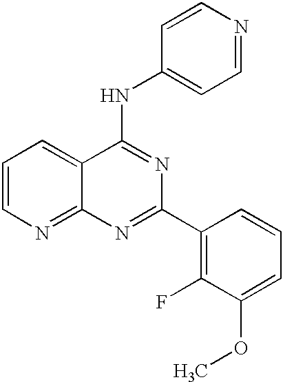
C1=CN=C2C(=C1)C(NC1=CC=NC=C1)=NC(C1=C(F)C(OC)=CC=C1)=N2
